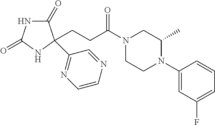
C1(=O)NC(=O)NC1(C1=NC=CN=C1)CCC(N1CCN(C2=CC(F)=CC=C2)C(C)C1)=O
